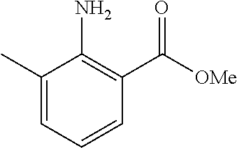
C1(C)=CC=CC(C([OMe])=O)=C1N
